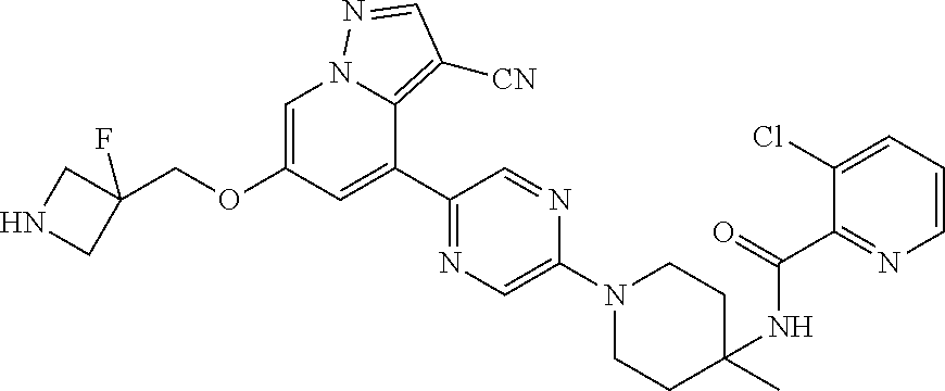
C1(C)(NC(C2=NC=CC=C2Cl)=O)CCN(C2=CN=C(C3=CC(OCC4(F)CNC4)=CN4C3=C([CN])C=N4)C=N2)CC1
